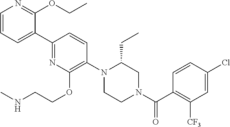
C1(C2=CC=CN=C2OCC)=NC(OCCNC)=C(N2CCN(C(C3=C([CF3])C=C(Cl)C=C3)=O)CC2CC)C=C1
